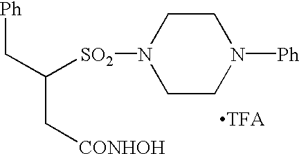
[Ph]CC([SO2]N1CCN([Ph])CC1)C[CONHOH].[TFA]
